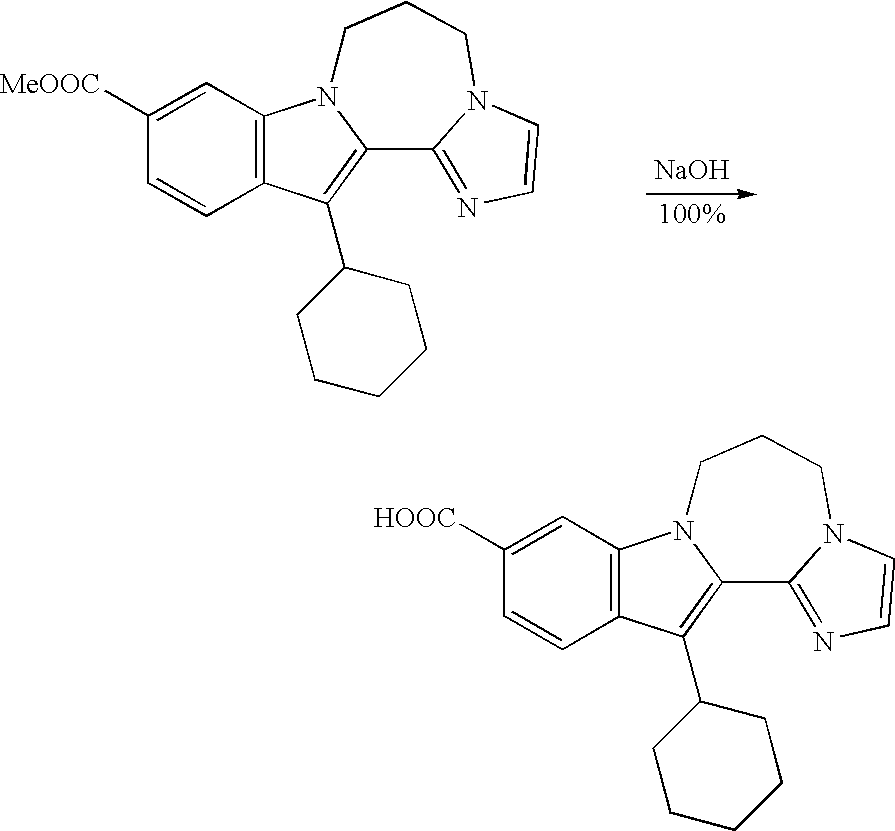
C1([MeOOC])=CC2=C(C=C1)C(C1CCCCC1)=C1N2CCCN2C1=NC=C2.[NaOH].C1([HOOC])=CC2=C(C=C1)C(C1CCCCC1)=C1N2CCCN2C1=NC=C2
